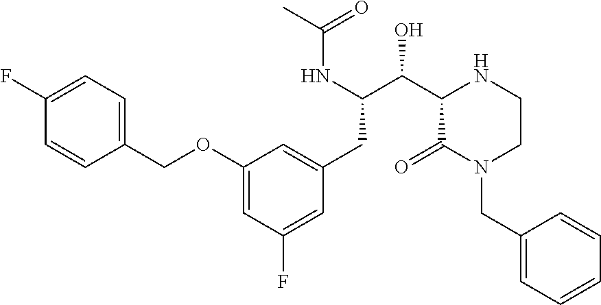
C1(OCC2=CC=C(F)C=C2)=CC(F)=CC(CC(C(C2C(=O)N(CC3=CC=CC=C3)CCN2)O)NC(C)=O)=C1
